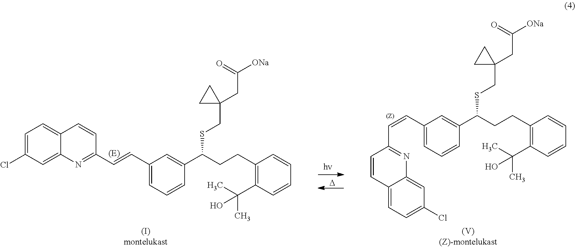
C(=CC1=CC=CC(C(CCC2=C(C(C)(C)O)C=CC=C2)SCC2(CC([ONa])=O)CC2)=C1)C1=NC2=CC(Cl)=CC=C2C=C1.C1=C(Cl)C=C2C(=C1)C=CC(C=CC1=CC=CC(C(CCC3=C(C(C)(C)O)C=CC=C3)SCC3(CC([ONa])=O)CC3)=C1)=N2.[D]
